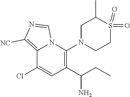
C12=C([NC])N=CN1C(N1CCS(=O)(=O)C(C)C1)=C(C(N)CC)C=C2Cl
